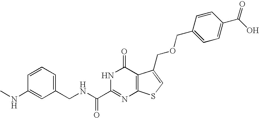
C1(CNC(C2=NC3=C(C(=O)N2)C(COCC2=CC=C(C(O)=O)C=C2)=CS3)=O)=CC=CC(NC)=C1
